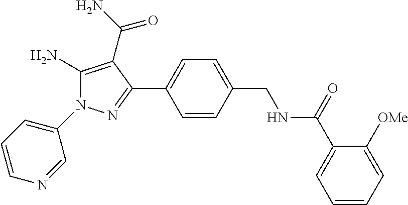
C1(N2C(N)=C(C(N)=O)C(C3=CC=C(CNC(C4=CC=CC=C4[OMe])=O)C=C3)=N2)=CC=CN=C1
